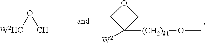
C1C([W2])([(CH2)k1]OC)CO1.[W2HC]1C(C)O1
